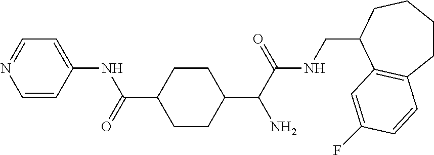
C1(C(C(NCC2C3=C(CCCC2)C=CC(F)=C3)=O)N)CCC(C(=O)NC2=CC=NC=C2)CC1
